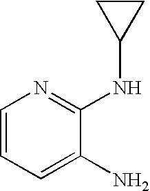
C1=CC=C(N)C(NC2CC2)=N1
